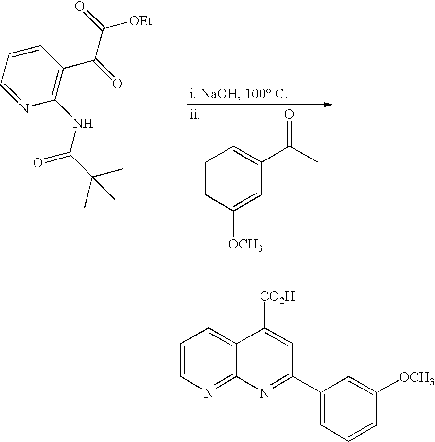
C1=NC(NC(=O)C(C)(C)C)=C(C(=O)C(=O)[OEt])C=C1.C1=CC([OCH3])=CC(C(=O)C)=C1.C1=CN=C2C(=C1)C([CO2H])=CC(C1=CC=CC([OCH3])=C1)=N2
